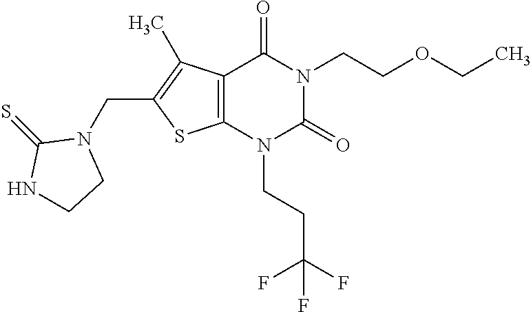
C12=C(N(CCC(F)(F)F)C(=O)N(CCOCC)C1=O)SC(CN1C(=S)NCC1)=C2C
